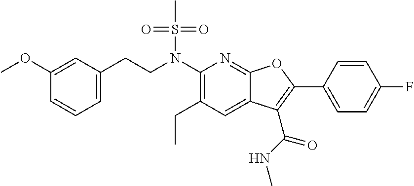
C1(N(CCC2=CC=CC(OC)=C2)S(C)(=O)=O)=C(CC)C=C2C(=N1)OC(C1=CC=C(F)C=C1)=C2C(NC)=O
